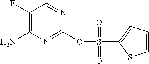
C1(OS(C2=CC=CS2)(=O)=O)=NC(N)=C(F)C=N1
